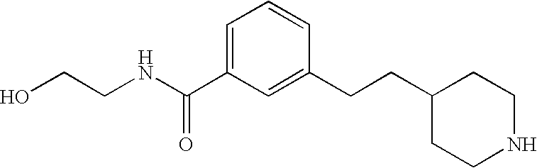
C1=C(C(NCCO)=O)C=C(CCC2CCNCC2)C=C1
